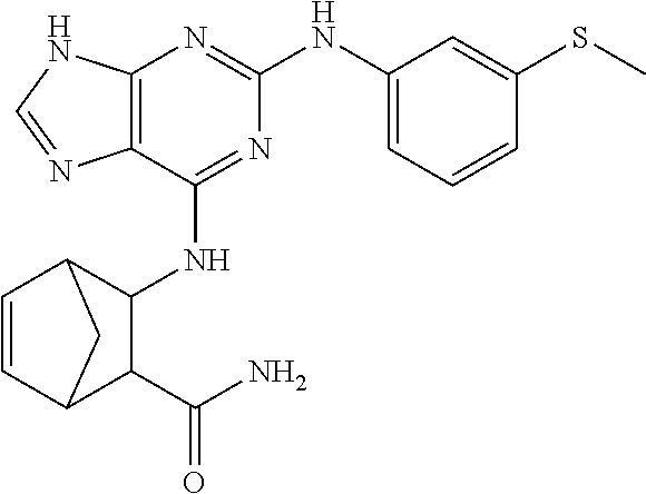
C12=C(N=C(NC3=CC=CC(SC)=C3)N=C1NC1C3C=CC(C1C(N)=O)C3)NC=N2
